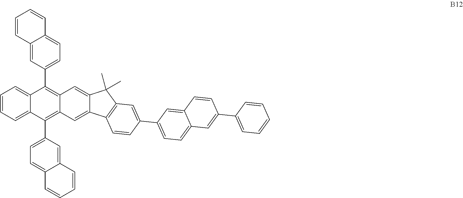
C1=CC=C2C(=C1)C(C1=CC=C3C(=C1)C=CC=C3)=C1C(=C2C2=CC=C3C(=C2)C=CC=C3)C=C2C(=C1)C(C)(C)C1=C2C=CC(C2=CC=C3C(=C2)C=CC(C2=CC=CC=C2)=C3)=C1
